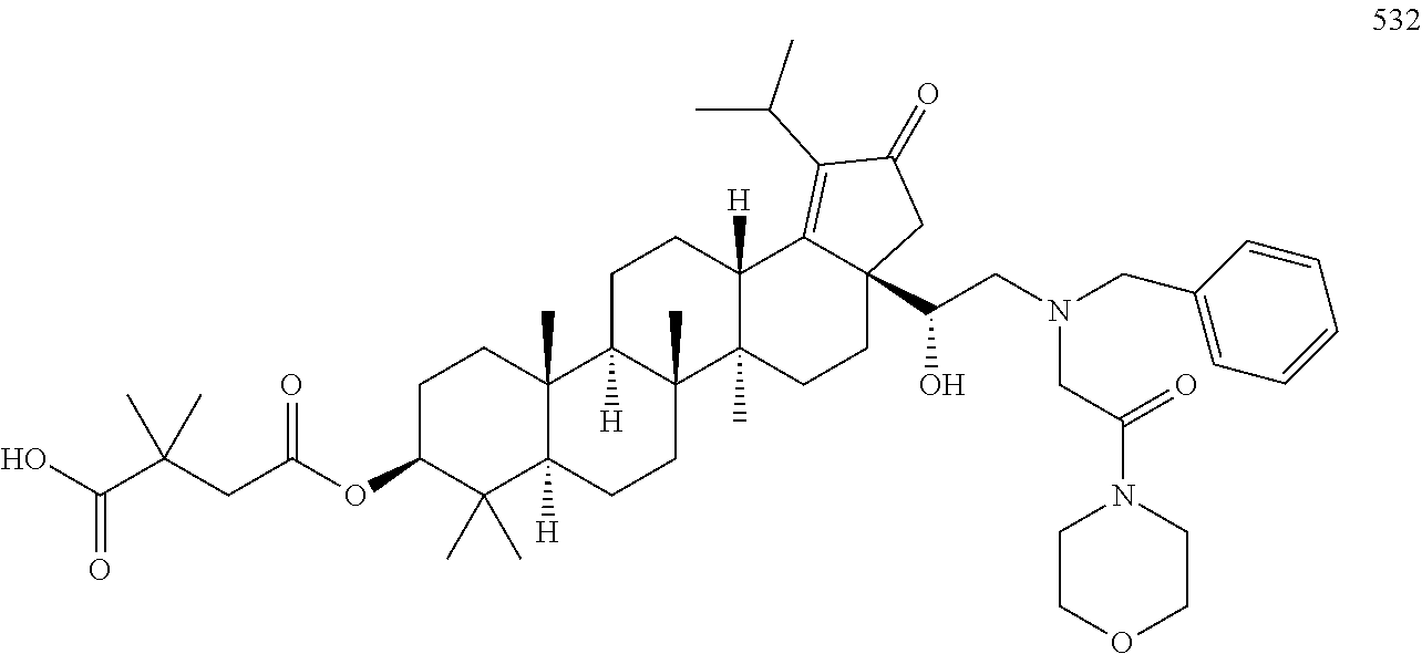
C1C(OC(CC(C(O)=O)(C)C)=O)C(C)(C)C2([H])C(C)(C1)C1([H])C(C)(CC2)C2(C)C([H])(CC1)C1=C(C(C)C)C(=O)CC1(C(CN(CC1=CC=CC=C1)CC(N1CCOCC1)=O)O)CC2
